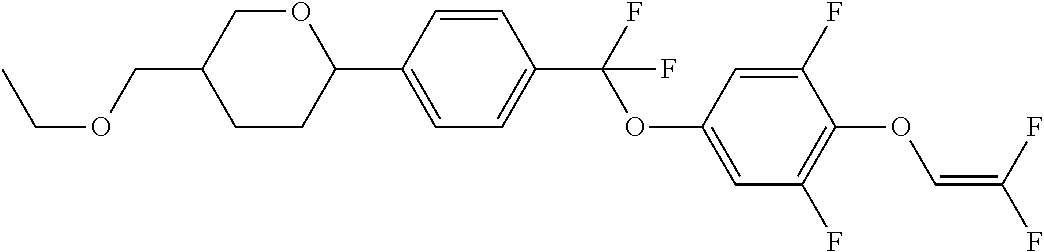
C1CC(C2=CC=C(C(F)(OC3=CC(F)=C(OC=C(F)F)C(F)=C3)F)C=C2)OCC1COCC
